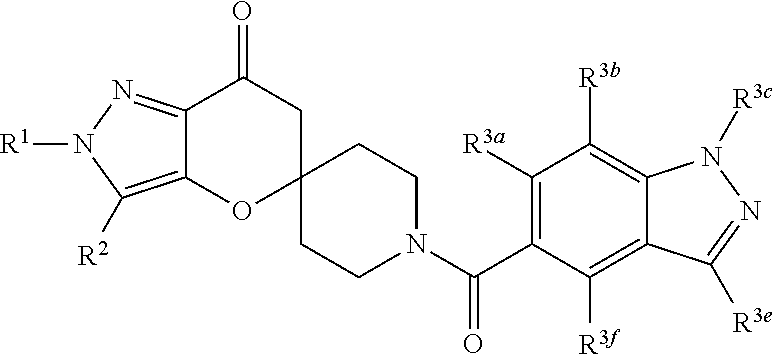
C12=C([R2])N([R1])N=C1C(=O)CC1(O2)CCN(C(C2=C([R3a])C([R3b])=C3C(=C2[R3f])C([R3e])=NN3[R3c])=O)CC1
